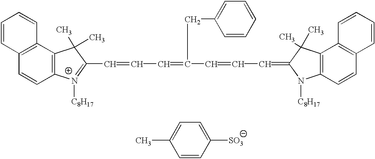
C12=C(C3=C(C=C1)C=CC=C3)C(C)(C)C(C=CC=C(C=CC=C1C(C)(C)C3=C(N1[C8H17])C=CC1=C3C=CC=C1)CC1=CC=CC=C1)=[N+]2[C8H17].C1=C([SO3])C=CC(C)=C1
